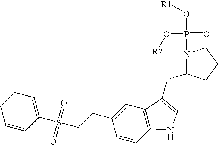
C1=CC(S(CCC2=CC3=C(C=C2)NC=C3CC2N(P(=O)(O[R2])O[R1])CCC2)(=O)=O)=CC=C1
